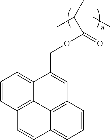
C1=CC2=C3C(=C1)C(COC(=O)C(C)(CC)C)=CC1=C3C(=CC=C1)C=C2
